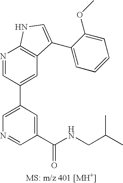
C1=C(C2=CC3=C(N=C2)NC=C3C2=CC=CC=C2OC)C=C(C(NCC(C)C)=O)C=N1
